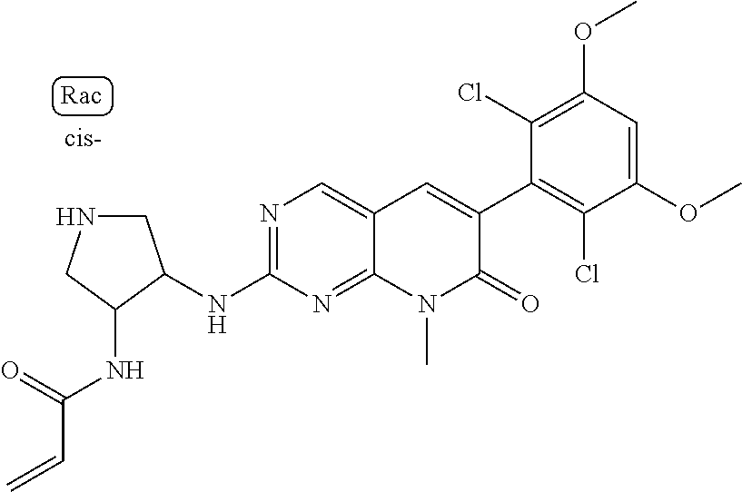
N(C1=NC=C2C(=N1)N(C)C(=O)C(C1=C(Cl)C(OC)=CC(OC)=C1Cl)=C2)C1CNCC1NC(C=C)=O
